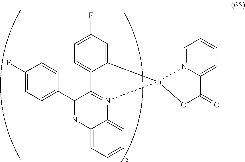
C1(C2=CC=C(F)C=C2)=NC2=CC=CC=C2N2=C1C1=CC=C(F)C=C1[Ir]21OC(=O)C2=CC=CC=N21
